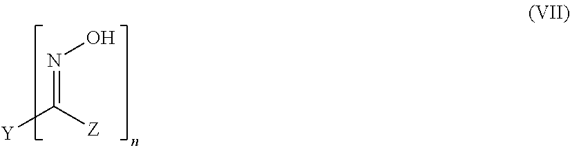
[Y]C([Z])=NO
